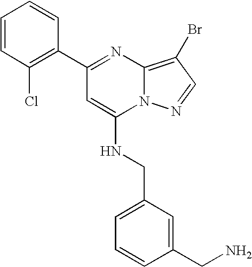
C1(C2=NC3=C(Br)C=NN3C(NCC3=CC=CC(CN)=C3)=C2)=C(Cl)C=CC=C1
